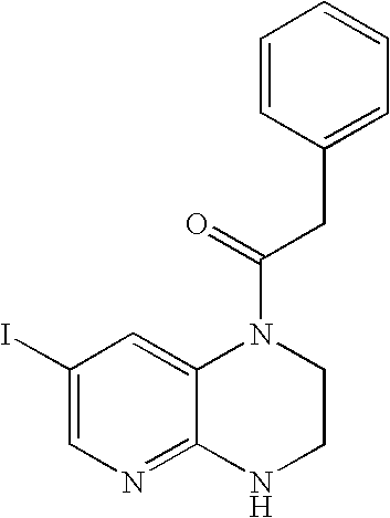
IC1=CN=C2C(=C1)N(C(CC1=CC=CC=C1)=O)CCN2
